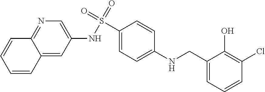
C1(NS(C2=CC=C(NCC3=CC=CC(Cl)=C3O)C=C2)(=O)=O)=CN=C2C(=C1)C=CC=C2
